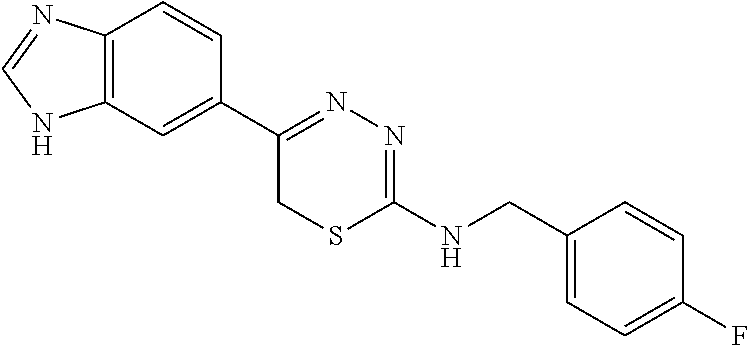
C12=C(C=C(C3=NN=C(NCC4=CC=C(F)C=C4)SC3)C=C1)NC=N2
